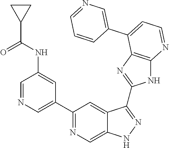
C1=NC=C(C2=NC=C3C(=C2)C(C2=NC4=C(N2)N=CC=C4C2=CN=CC=C2)=NN3)C=C1NC(=O)C1CC1
